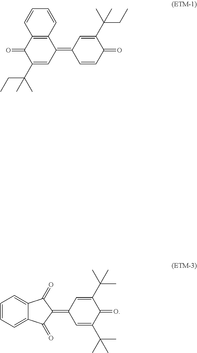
C1(C(CC)(C)C)=CC(=C2C=CC(=O)C(C(CC)(C)C)=C2)C2=C(C1=O)C=CC=C2.C1(=C2C=C(C(C)(C)C)C(=O)C(C(C)(C)C)=C2)C(=O)C2=CC=CC=C2C1=O
